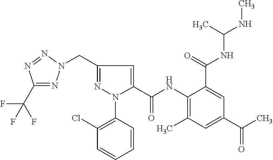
C1(C(F)(F)F)=NN(CC2=NN(C3=C(Cl)C=CC=C3)C(C(NC3=C(C)C=C(C(=O)C)C=C3C(NC(C)NC)=O)=O)=C2)N=N1
